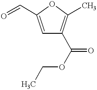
C1=C(C=O)OC(C)=C1C(OCC)=O
